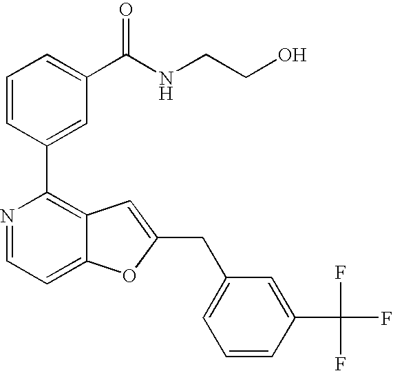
C1=CC(C2=C3C(=CC=N2)OC(CC2=CC=CC(C(F)(F)F)=C2)=C3)=CC(C(NCCO)=O)=C1
